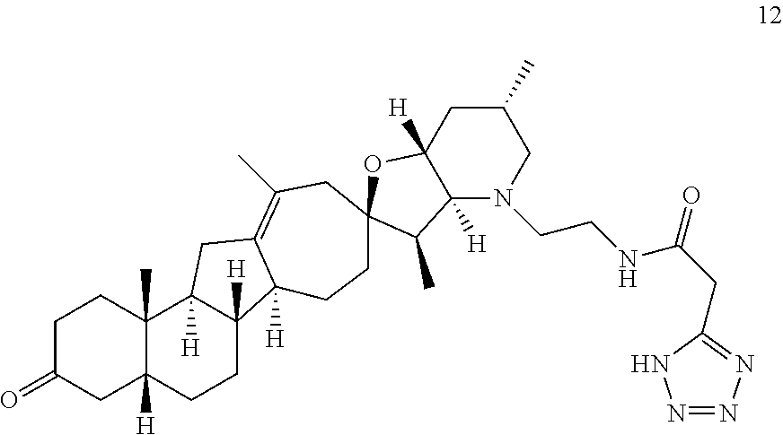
C1C(=O)CC2([H])C(C)(C1)C1([H])C([H])(CC2)C2([H])C(=C(C)CC3(CC2)OC2([H])CC(C)CN(CCNC(CC4=NN=NN4)=O)C2([H])C3C)C1
